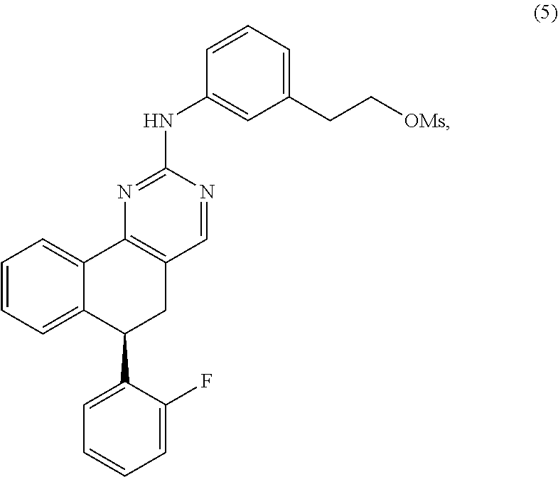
C1=CC=C2C(=C1)C1=C(CC2C2=CC=CC=C2F)C=NC(NC2=CC(CC[OMs])=CC=C2)=N1
